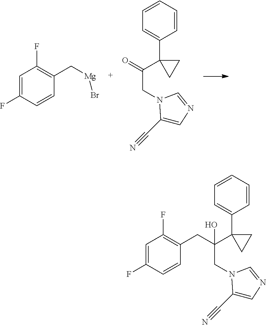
C1=C(F)C=CC(C[Mg]Br)=C1F.C1(C(=O)CN2C(C#N)=CN=C2)(C2=CC=CC=C2)CC1.C1(C#N)=CN=CN1CC(CC1=C(F)C=C(F)C=C1)(O)C1(C2=CC=CC=C2)CC1
